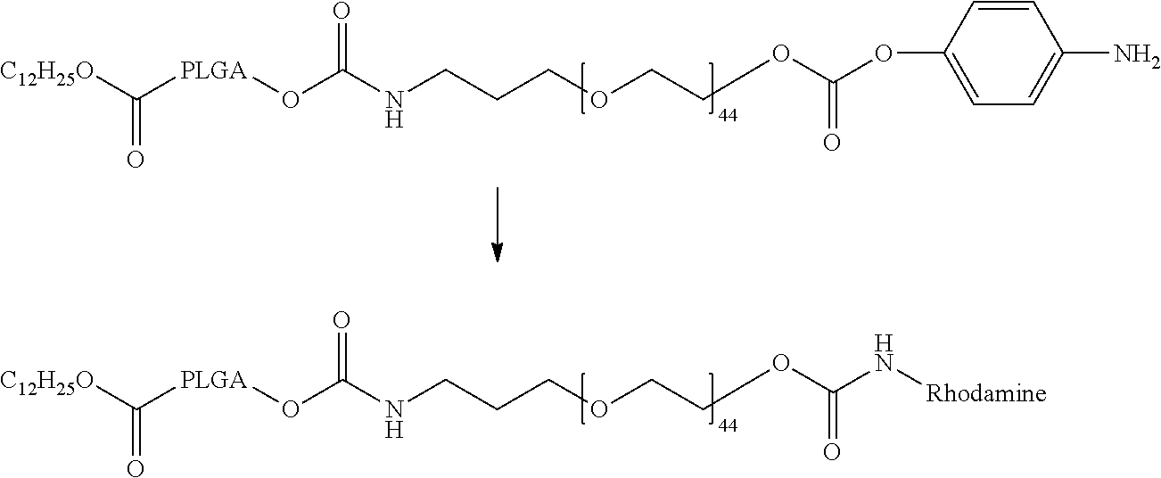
C1=CC(OC(OCCOCCCNC(O[PLGA]C([C12H25O])=O)=O)=O)=CC=C1N.N(C(OCCOCCCNC(O[PLGA]C([C12H25O])=O)=O)=O)[Rhodamine]
